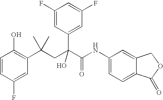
C1=CC(F)=CC(C(CC(C(NC2=CC=C3C(=C2)COC3=O)=O)(O)C2=CC(F)=CC(F)=C2)(C)C)=C1O
